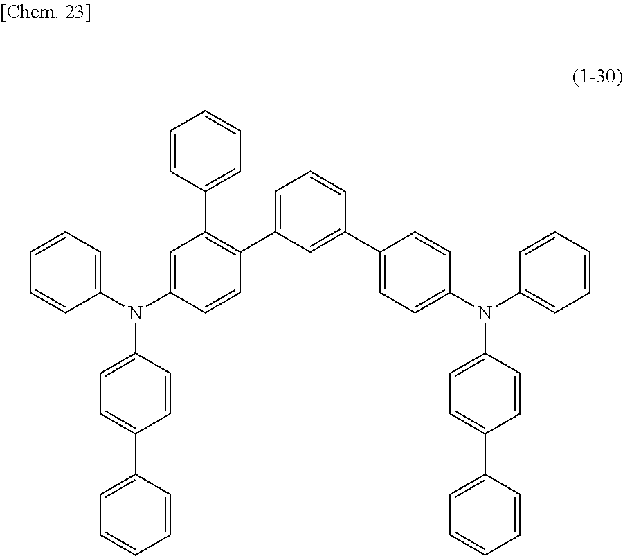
C1=CC=C(N(C2=CC(C3=CC=CC=C3)=C(C3=CC=CC(C4=CC=C(N(C5=CC=C(C6=CC=CC=C6)C=C5)C5=CC=CC=C5)C=C4)=C3)C=C2)C2=CC=C(C3=CC=CC=C3)C=C2)C=C1
